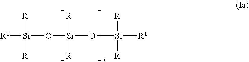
[R1][Si](O[Si](O[Si]([R1])([R])[R])([R])[R])([R])[R]
